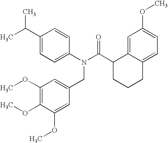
C1(C(C)C)=CC=C(N(C(C2CCCC3=CC=C(OC)C=C23)=O)CC2=CC(OC)=C(OC)C(OC)=C2)C=C1
